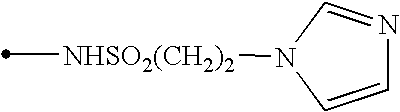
[NHSO2(CH2)2](C)N1C=CN=C1
